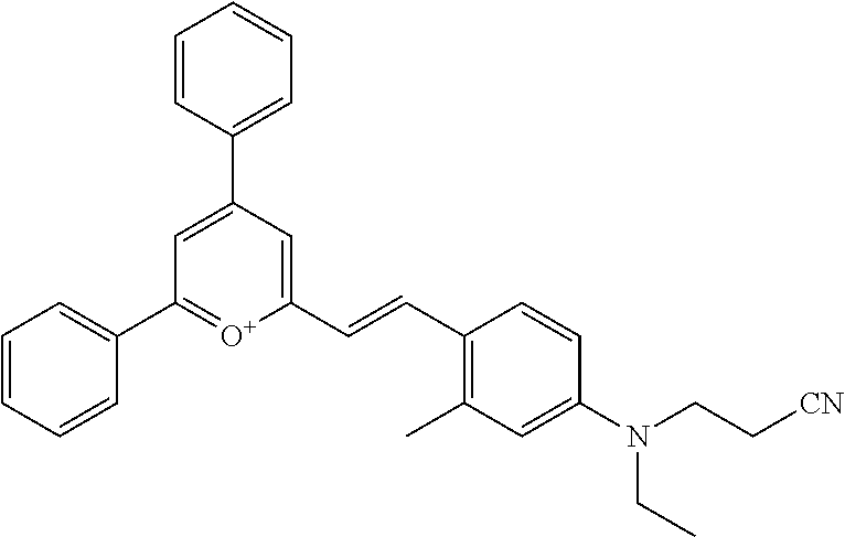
C1(C=CC2=C(C)C=C(N(CC[CN])CC)C=C2)=CC(C2=CC=CC=C2)=CC(C2=CC=CC=C2)=[O+]1
